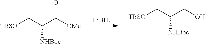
[LiBH4].[TBSO]CC(C([OMe])=O)[NHBoc].[TBSO]CC(CO)[NHBoc]
